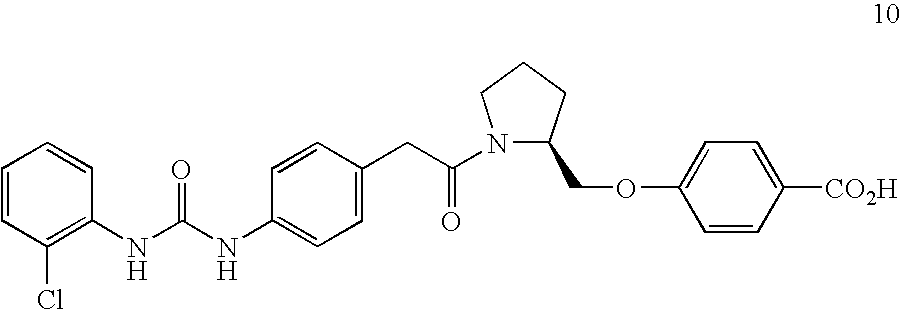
C1=CC(Cl)=C(NC(NC2=CC=C(CC(N3C(COC4=CC=C([CO2H])C=C4)CCC3)=O)C=C2)=O)C=C1
